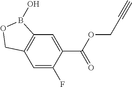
C12=C(C=C(F)C(C(OCC#C)=O)=C1)COB2O
